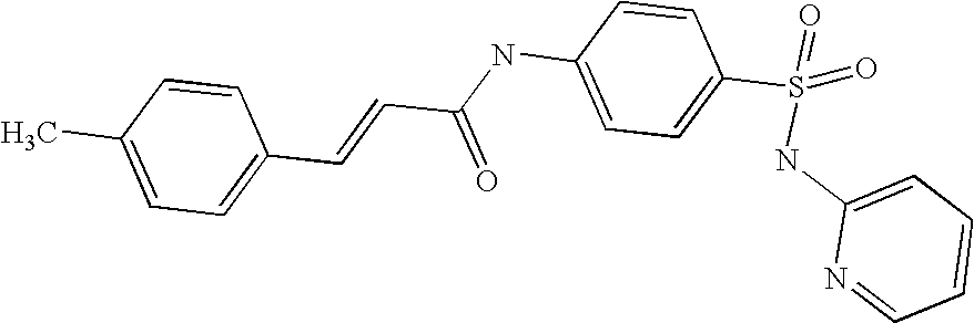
C(=CC(NC1=CC=C(S(NC2=CC=CC=N2)(=O)=O)C=C1)=O)C1=CC=C(C)C=C1
